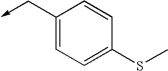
C1(C->C)=CC=C(SC)C=C1
